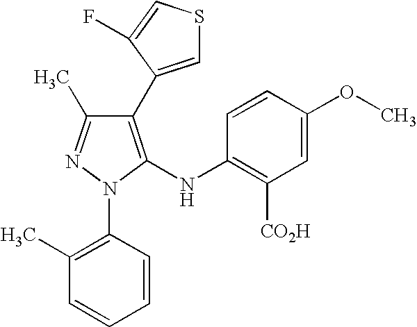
C1(C2=CSC=C2F)=C(NC2=C([CO2H])C=C(OC)C=C2)N(C2=C(C)C=CC=C2)N=C1C
